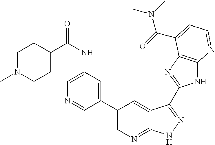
C1(C2=CN=C3C(=C2)C(C2=NC4=C(N2)N=CC=C4C(N(C)C)=O)=NN3)=CC(NC(=O)C2CCN(C)CC2)=CN=C1
